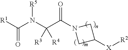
[R1]C(N(C(C(N1CC([X][R2])C1)=O)([R3])[R4])[R5])=O
